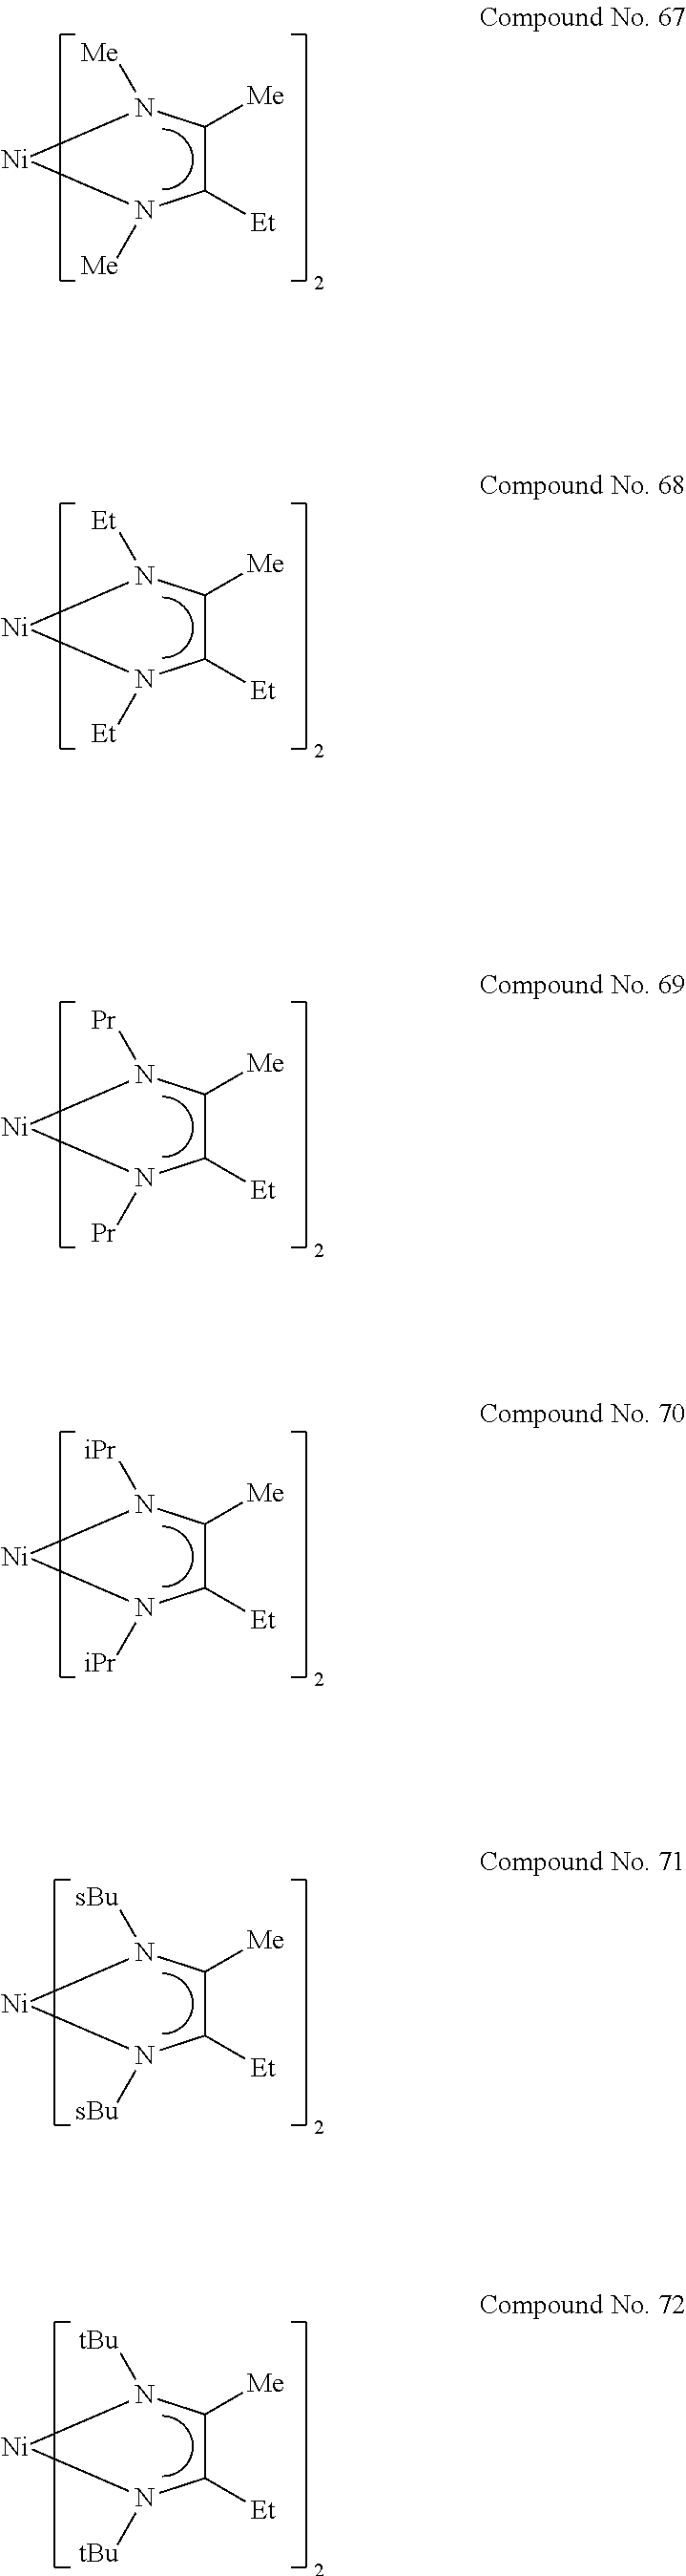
C1([Et])C([Me])N([Me])[Ni]N1[Me].C1([Et])C([Me])N([Et])[Ni]N1[Et].C1([Et])C([Me])N([Pr])[Ni]N1[Pr].C1([Et])C([Me])N([iPr])[Ni]N1[iPr].C1([Et])C([Me])N([sBu])[Ni]N1[sBu].C1([Et])C([Me])N([tBu])[Ni]N1[tBu]
